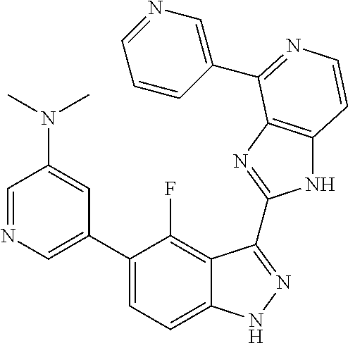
C1=C(C2=CC=C3C(=C2F)C(C2=NC4=C(N2)C=CN=C4C2=CN=CC=C2)=NN3)C=C(N(C)C)C=N1
